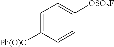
C1=C([Ph(O)C])C=CC([OSO2F])=C1
